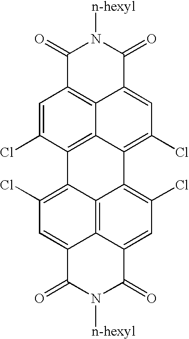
C1=C(Cl)C2=C3C4=C1C(=O)N([n-hexyl])C(=O)C4=CC(Cl)=C3C1=C(Cl)C=C3C4=C1C2=C(Cl)C=C4C(=O)N([n-hexyl])C3=O
